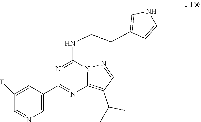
C1=C(C2=NC3=C(C(C)C)C=NN3C(NCCC3=CNC=C3)=N2)C=C(F)C=N1
